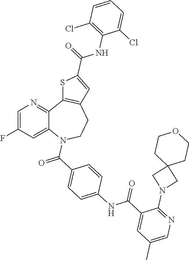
C1=C(F)C=C2C(=N1)C1=C(CCN2C(C2=CC=C(NC(C3=CC(C)=CN=C3N3CC4(C3)CCOCC4)=O)C=C2)=O)C=C(C(=O)NC2=C(Cl)C=CC=C2Cl)S1
